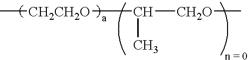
C[CH2CH2O]C(C)[CH2O]C
